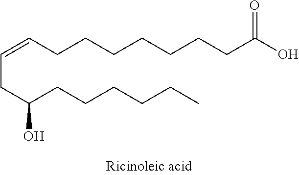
C(=CCCCCCCCC(O)=O)CC(CCCCCC)O
